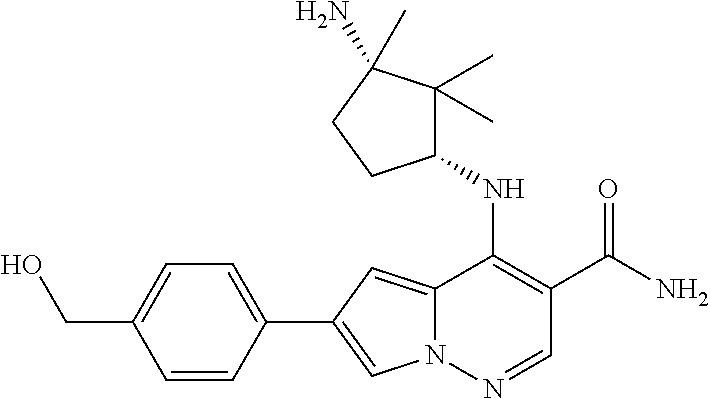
N12C(=CC(C3=CC=C(CO)C=C3)=C1)C(NC1C(C)(C)C(N)(C)CC1)=C(C(N)=O)C=N2
